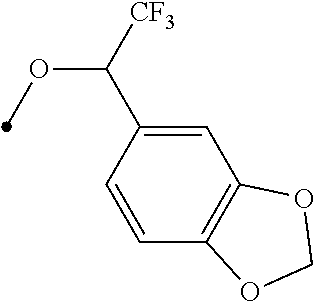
C1=CC(C([CF3])OC)=CC2=C1OCO2
